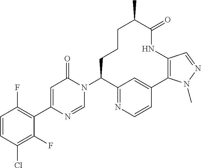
C1(N2C=NC(C3=C(F)C=CC(Cl)=C3F)=CC2=O)C2=NC=CC(=C2)C2=C(NC(=O)C(C)CCC1)C=NN2C
